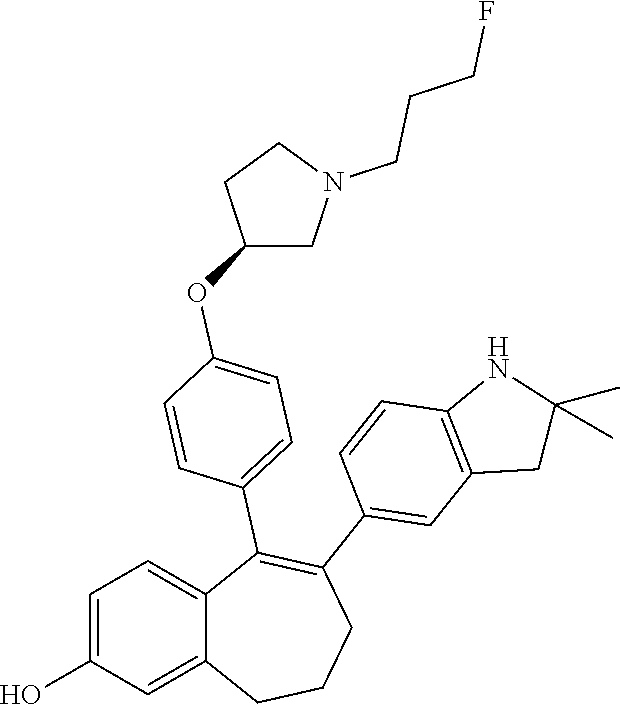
C1=C(O)C=C2C(=C1)C(C1=CC=C(OC3CN(CCCF)CC3)C=C1)=C(C1=CC3=C(C=C1)NC(C)(C)C3)CCC2
